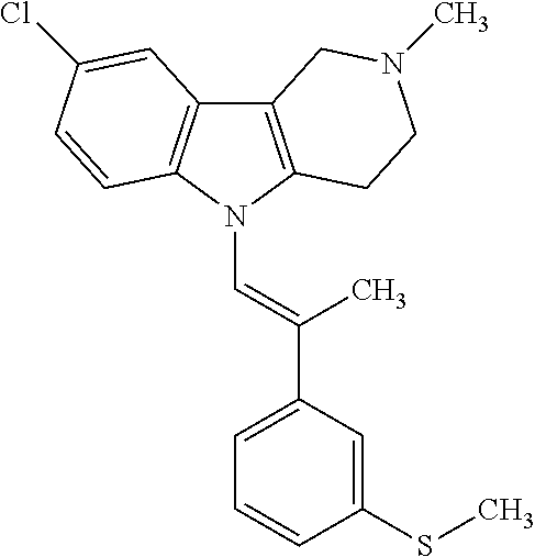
C12=C(N(C=C(C3=CC=CC(SC)=C3)C)C3=C1C=C(Cl)C=C3)CCN(C)C2
